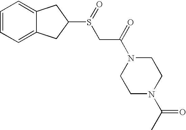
C1=CC=C2C(=C1)CC(S(CC(=O)N1CCN(C(C)=O)CC1)=O)C2
